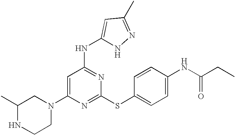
N1(C2=CC(NC3=CC(C)=NN3)=NC(SC3=CC=C(NC(=O)CC)C=C3)=N2)CC(C)NCC1
